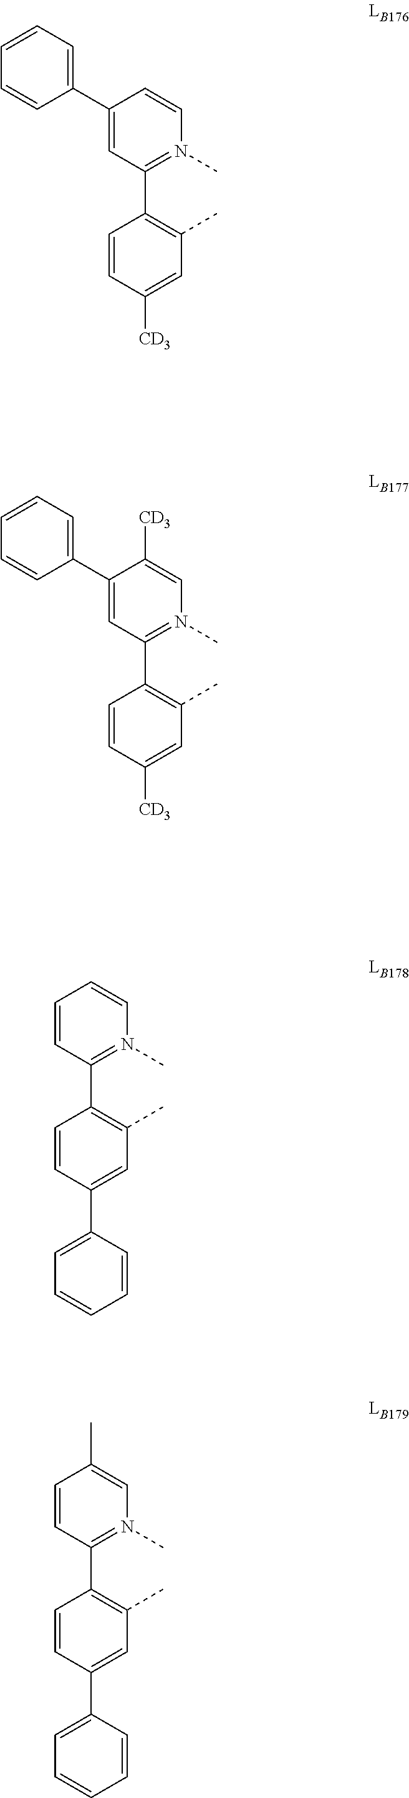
C1=CN(C)=C(C2=C(C)C=C([CD3])C=C2)C=C1C1=CC=CC=C1.C1([CD3])=CN(C)=C(C2=C(C)C=C([CD3])C=C2)C=C1C1=CC=CC=C1.C1=CN(C)=C(C2=C(C)C=C(C3=CC=CC=C3)C=C2)C=C1.C1(C)=CN(C)=C(C2=C(C)C=C(C3=CC=CC=C3)C=C2)C=C1
